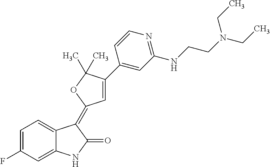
C1=C(F)C=C2C(=C1)C(=C1C=C(C3=CC(NCCN(CC)CC)=NC=C3)C(C)(C)O1)C(=O)N2
